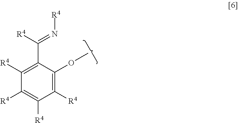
C1([R4])=C(OC)C(C([R4])=N[R4])=C([R4])C([R4])=C1[R4]
